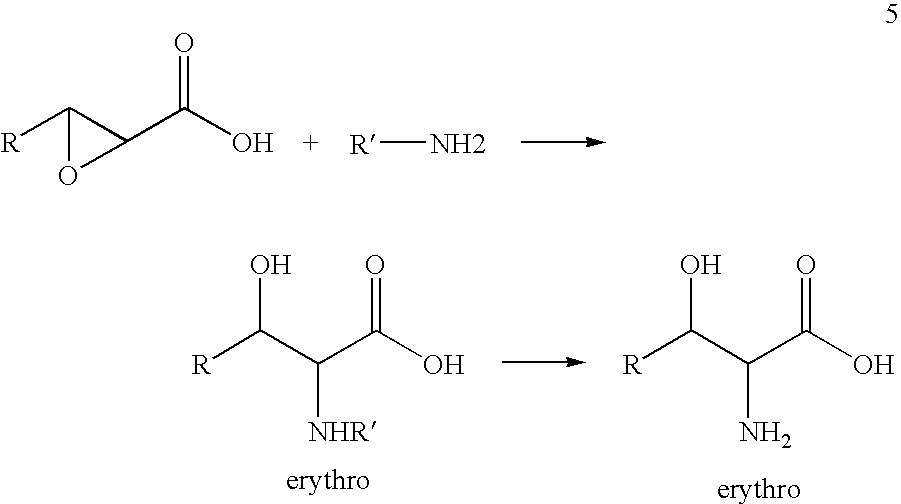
[R]C1C(C(O)=O)O1.[R]N.[R]C(C(C(O)=O)N)O.[R]C(C(C(O)=O)[NHR])O
